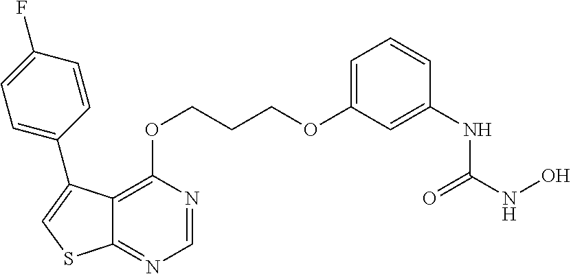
C1=NC(OCCCOC2=CC=CC(NC(NO)=O)=C2)=C2C(=N1)SC=C2C1=CC=C(F)C=C1
